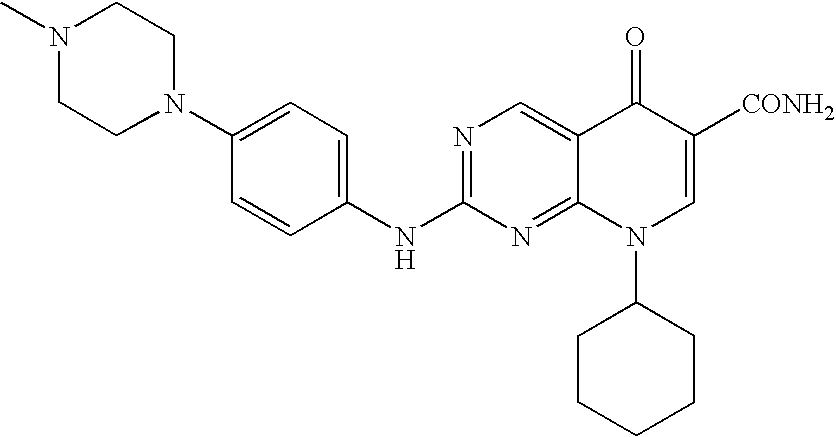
C1=CC(NC2=NC=C3C(=N2)N(C2CCCCC2)C=C([CONH2])C3=O)=CC=C1N1CCN(C)CC1
